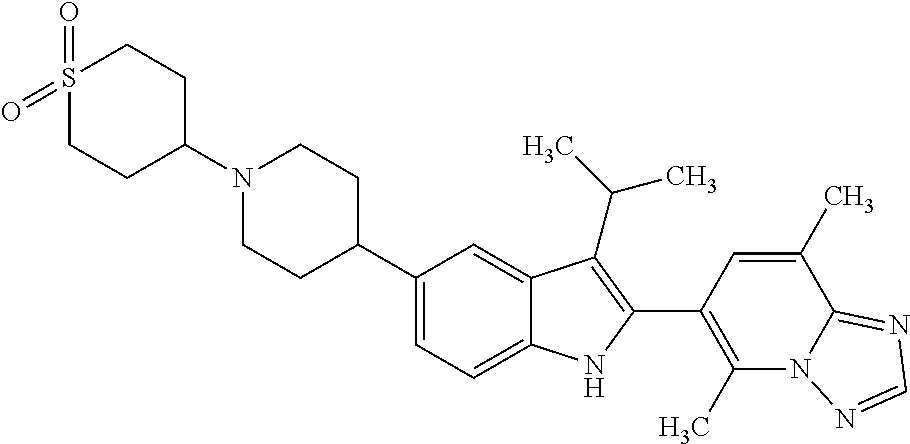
N1(C2CCS(=O)(=O)CC2)CCC(C2=CC=C3C(=C2)C(C(C)C)=C(C2=C(C)N4C(=NC=N4)C(C)=C2)N3)CC1
